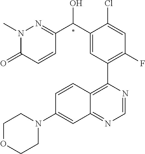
N1(C)C(=O)C=CC(C(C2=CC(C3=C4C(=NC=N3)C=C(N3CCOCC3)C=C4)=C(F)C=C2Cl)O)=N1
